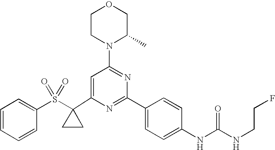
C1(C2(S(=O)(=O)C3=CC=CC=C3)CC2)=CC(N2C(C)COCC2)=NC(C2=CC=C(NC(=O)NCCF)C=C2)=N1
